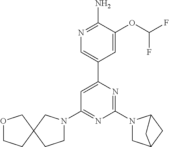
N1=C(N)C(OC(F)F)=CC(C2=CC(N3CCC4(C3)COCC4)=NC(N3CC4CC3C4)=N2)=C1
